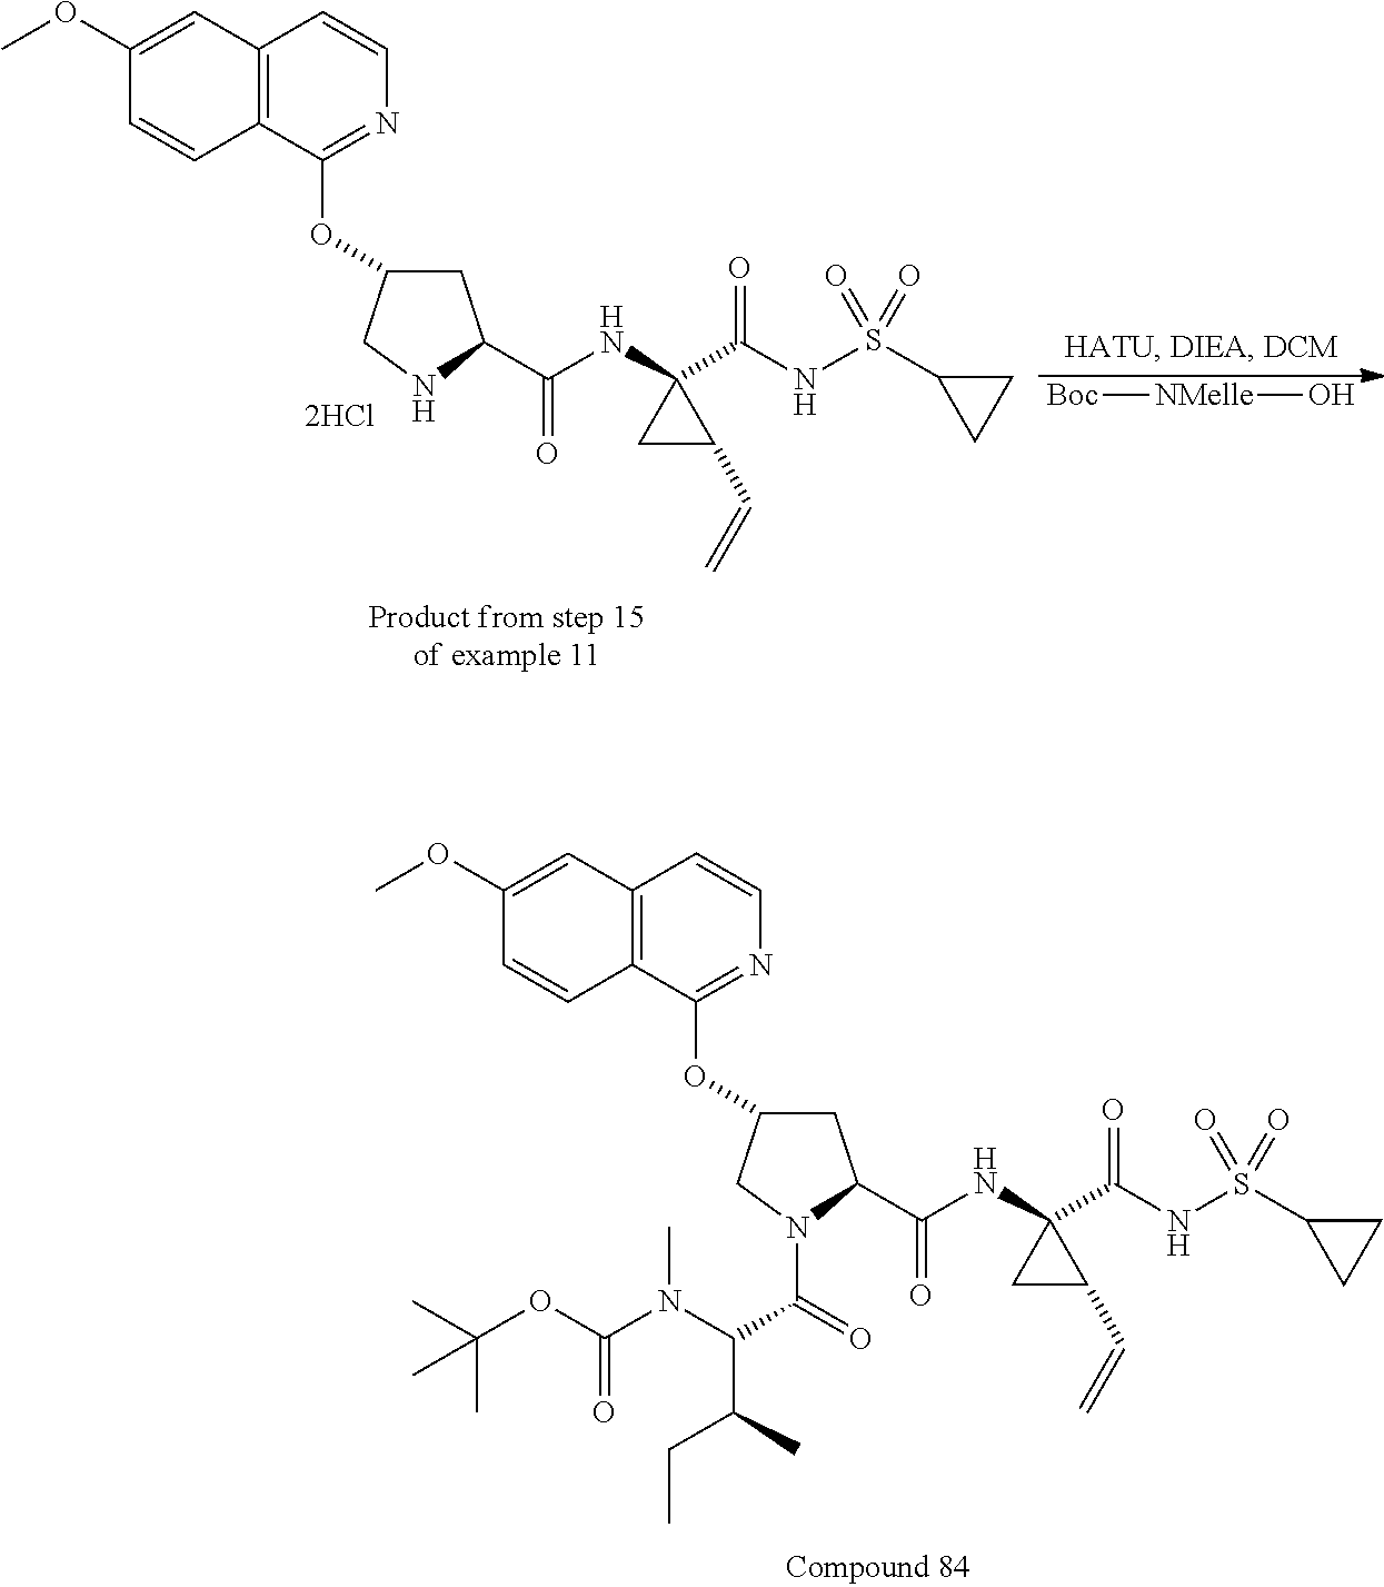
C1C(OC2=NC=CC3=C2C=CC(OC)=C3)CN(C(=O)C(C(C)CC)N(C(OC(C)(C)C)=O)C)C1C(NC1(C(NS(=O)(C2CC2)=O)=O)CC1C=C)=O.C1C(OC2=NC=CC3=C2C=CC(OC)=C3)CNC1C(NC1(C(NS(=O)(C2CC2)=O)=O)CC1C=C)=O.[Boc][NMelle]O
